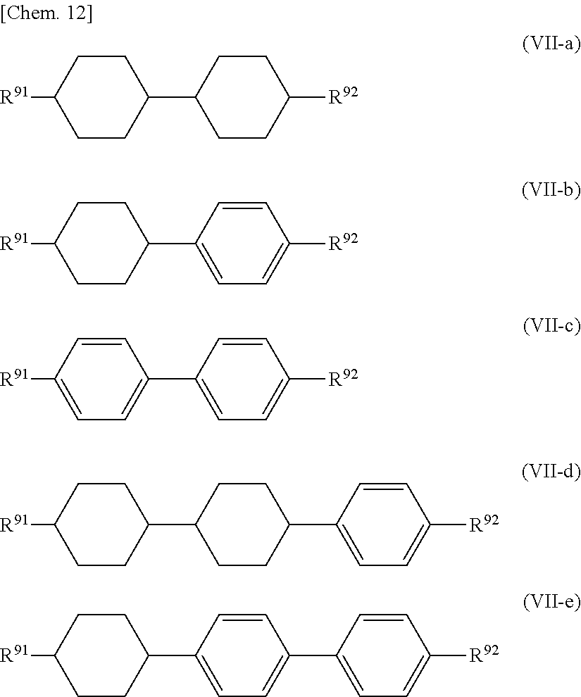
C1CC([R91])CCC1C1CCC([R92])CC1.C1CC([R91])CCC1C1=CC=C([R92])C=C1.C1=CC([R91])=CC=C1C1=CC=C([R92])C=C1.C1CC(C2CCC([R91])CC2)CCC1C1=CC=C([R92])C=C1.C1=CC(C2CCC([R91])CC2)=CC=C1C1=CC=C([R92])C=C1
